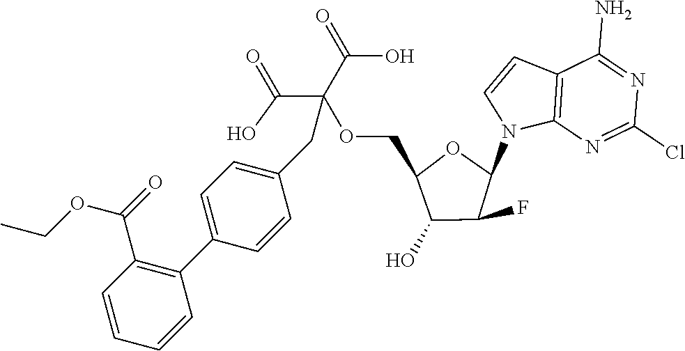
C12=C(N=C(Cl)N=C1N)N(C1OC(COC(C(=O)O)(C(=O)O)CC3=CC=C(C4=C(C(=O)OCC)C=CC=C4)C=C3)C(O)C1F)C=C2
